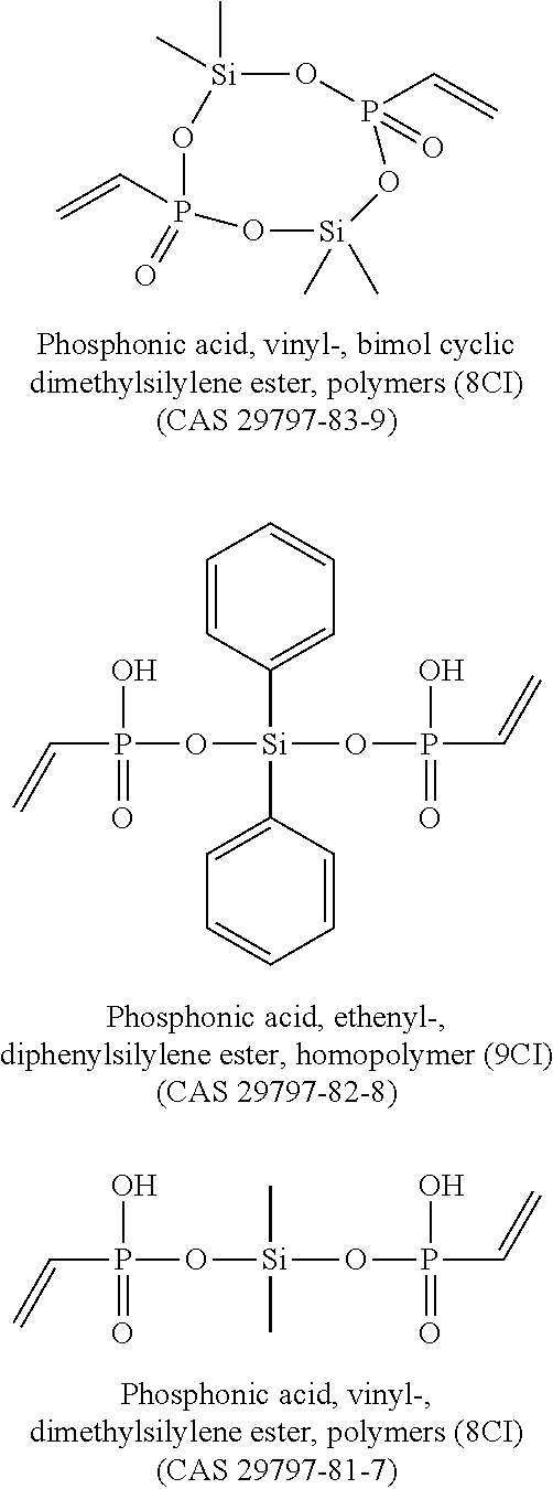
[Si]1(C)(C)OP(C=C)(=O)O[Si](C)(C)OP(C=C)(=O)O1.C1=CC([Si](C2=CC=CC=C2)(OP(C=C)(O)=O)OP(C=C)(O)=O)=CC=C1.C[Si](C)(OP(C=C)(O)=O)OP(C=C)(O)=O
